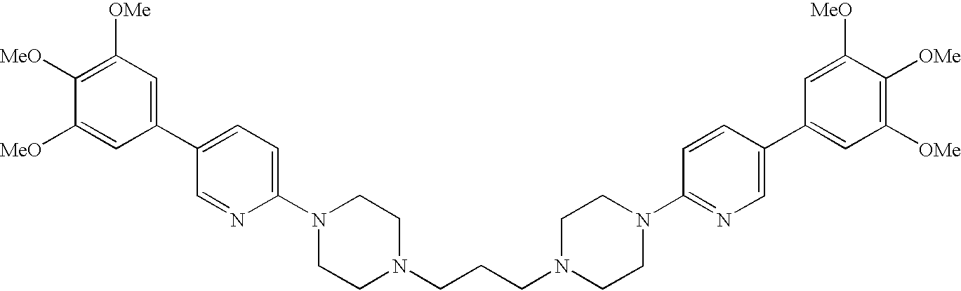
C1(C2=CC([OMe])=C([MeO])C([MeO])=C2)=CC=C(N2CCN(CCCN3CCN(C4=NC=C(C5=CC([OMe])=C([OMe])C([MeO])=C5)C=C4)CC3)CC2)N=C1
